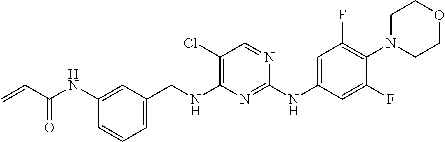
C1(NC(C=C)=O)=CC(CNC2=C(Cl)C=NC(NC3=CC(F)=C(N4CCOCC4)C(F)=C3)=N2)=CC=C1
